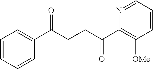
C1(C(CCC(C2=C([OMe])C=CC=N2)=O)=O)=CC=CC=C1
